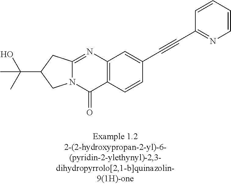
CC(C1CC2=NC3=C(C(=O)N2C1)C=CC(C#CC1=NC=CC=C1)=C3)(O)C
